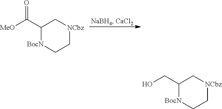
C1C[BocN]C(C(=O)[MeO])C[NCbz]1.C1C[BocN]C(CO)C[NCbz]1
